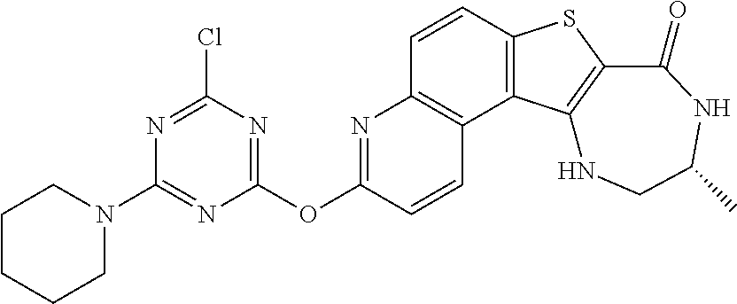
C1=CC2=C(C3=C1N=C(OC1=NC(Cl)=NC(N4CCCCC4)=N1)C=C3)C1=C(S2)C(=O)NC(C)CN1
